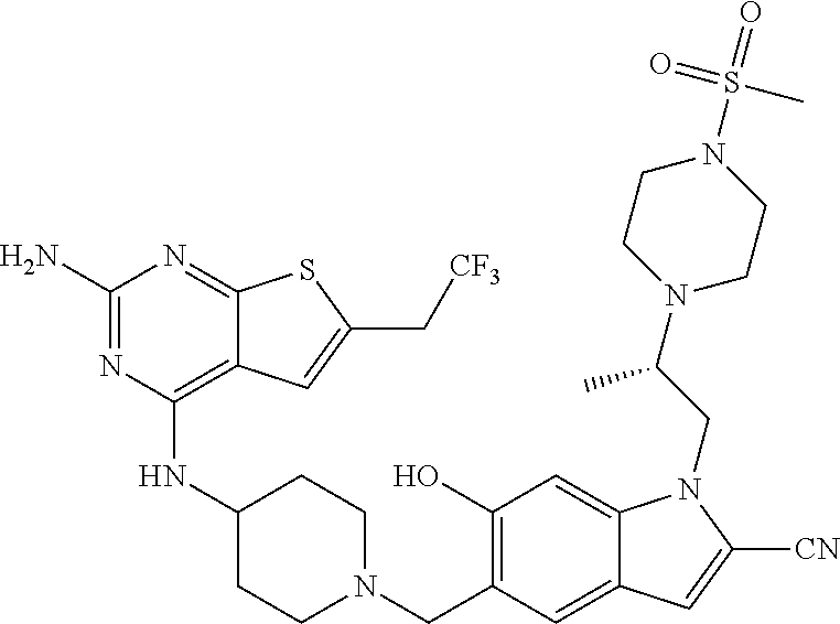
C1(O)=C(CN2CCC(NC3=C4C(=NC(N)=N3)SC(C[CF3])=C4)CC2)C=C2C(=C1)N(CC(N1CCN(S(C)(=O)=O)CC1)C)C([CN])=C2
